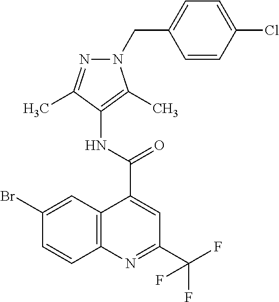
C12=C(N=C(C(F)(F)F)C=C1C(=O)NC1=C(C)N(CC3=CC=C(Cl)C=C3)N=C1C)C=CC(Br)=C2
